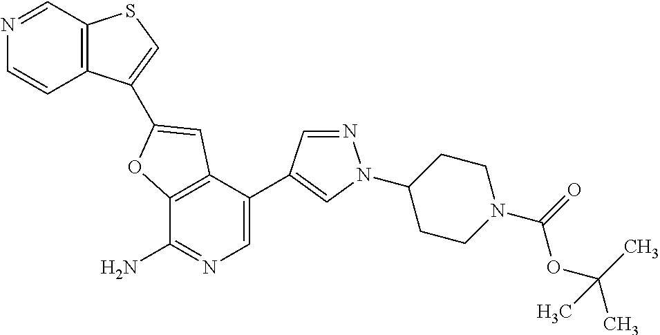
C12=C(C(C3=CN(C4CCN(C(=O)OC(C)(C)C)CC4)N=C3)=CN=C1N)C=C(C1=CSC3=C1C=CN=C3)O2
